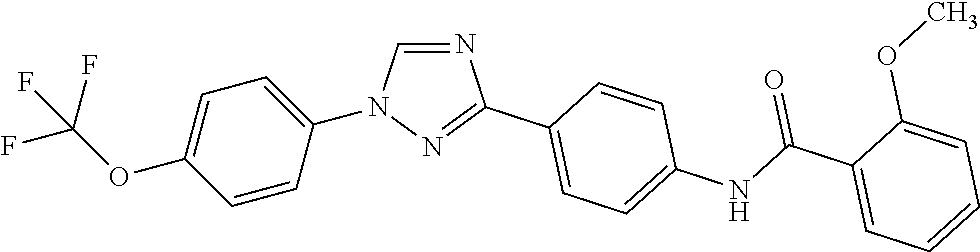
C1=CC(N2C=NC(C3=CC=C(NC(C4=CC=CC=C4OC)=O)C=C3)=N2)=CC=C1OC(F)(F)F
